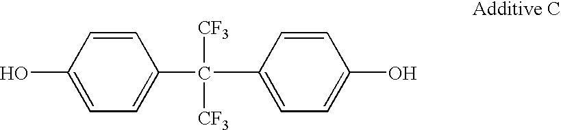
C1(C([CF3])([CF3])C2=CC=C(O)C=C2)=CC=C(O)C=C1
